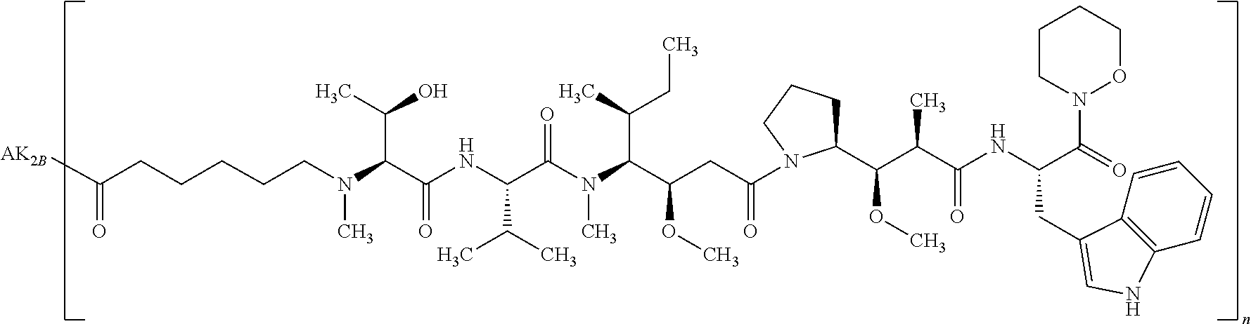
N(C(C(NC(C(N(C(C(CC(=O)N1C(C(C(C(NC(C(=O)N2OCCCC2)CC2=CNC3=C2C=CC=C3)=O)C)OC)CCC1)OC)C(C)CC)C)=O)C(C)C)=O)C(C)O)(C)CCCCCC([AK2B])=O
